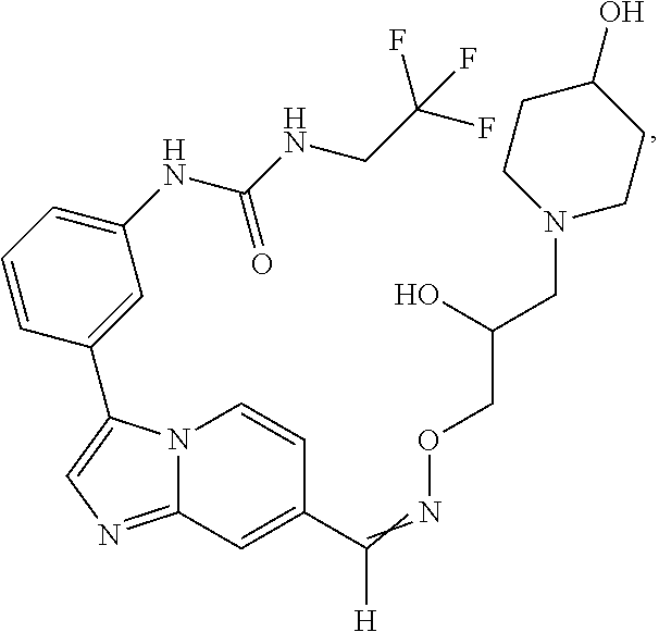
N12C(=NC=C1C1=CC(NC(NCC(F)(F)F)=O)=CC=C1)C=C(C(=NOCC(CN1CCC(O)CC1)O)[H])C=C2
